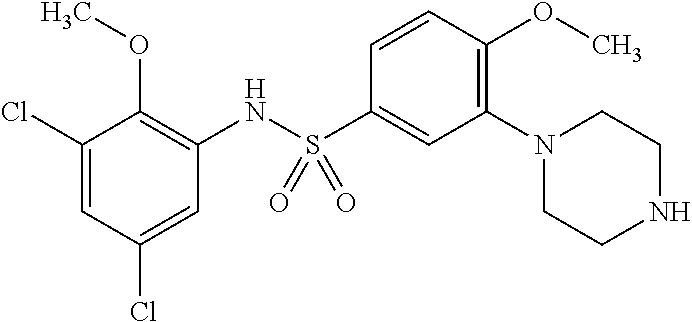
C1(Cl)=CC(Cl)=CC(NS(C2=CC(N3CCNCC3)=C(OC)C=C2)(=O)=O)=C1OC
